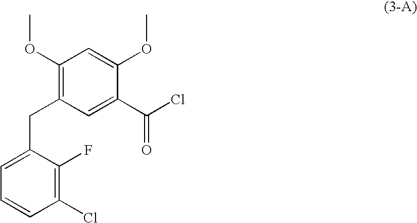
C1(OC)=C(CC2=CC=CC(Cl)=C2F)C=C(C(=O)Cl)C(OC)=C1
